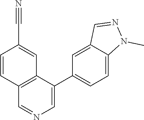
C1=CC(C#N)=CC2=C1C=NC=C2C1=CC=C2C(=C1)C=NN2C
